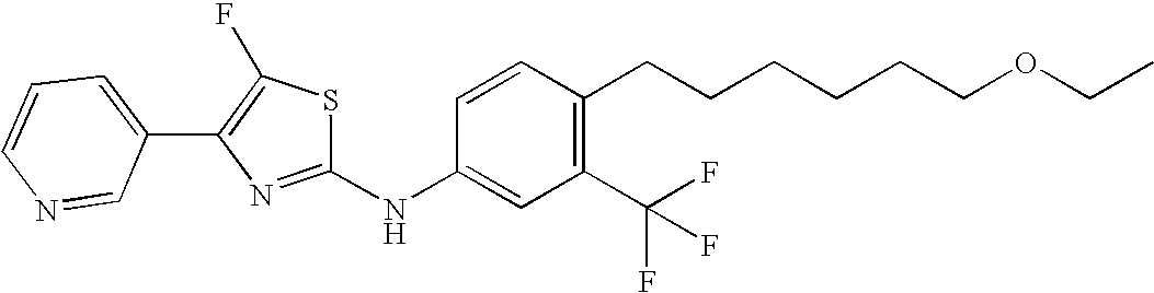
C1=CC=C(C2=C(F)SC(NC3=CC(C(F)(F)F)=C(CCCCCCOCC)C=C3)=N2)C=N1
